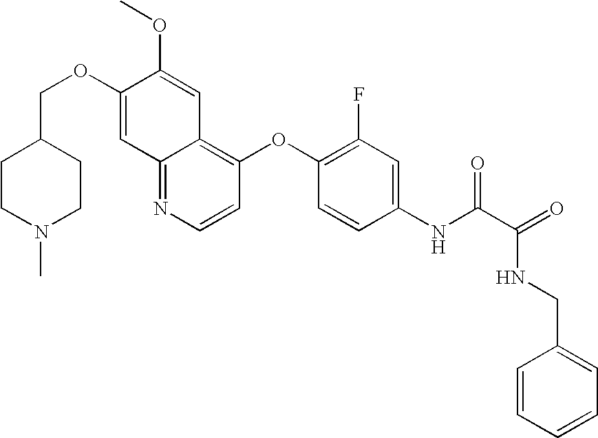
C(OC1=CC2=NC=CC(OC3=C(F)C=C(NC(C(=O)NCC4=CC=CC=C4)=O)C=C3)=C2C=C1OC)C1CCN(C)CC1
